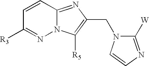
N12C(=NC(CN3C([W])=NC=C3)=C1[R5])C=CC([R3])=N2
